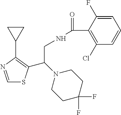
C1=NC(C2CC2)=C(C(N2CCC(F)(F)CC2)CNC(=O)C2=C(Cl)C=CC=C2F)S1
